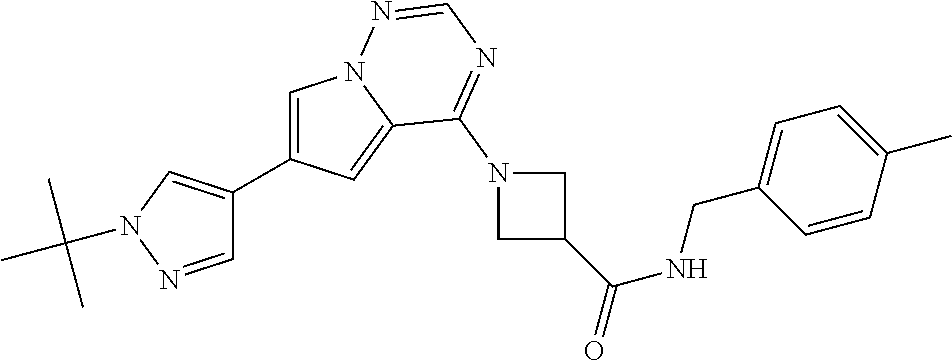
C1=C(C2=CN(C(C)(C)C)N=C2)C=C2N1N=CN=C2N1CC(C(=O)NCC2=CC=C(C)C=C2)C1
